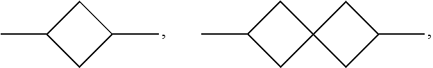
C12(CC(C)C1)CC(C)C2.C1(C)CC(C)C1
